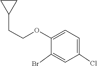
C1C(CCOC2=CC=C(Cl)C=C2Br)C1
